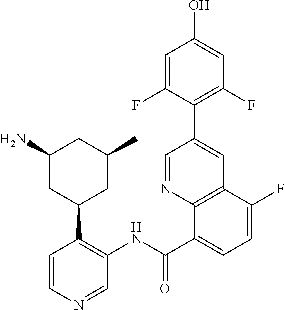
C1=NC2=C(C=C1C1=C(F)C=C(O)C=C1F)C(F)=CC=C2C(NC1=C(C2CC(C)CC(N)C2)C=CN=C1)=O
